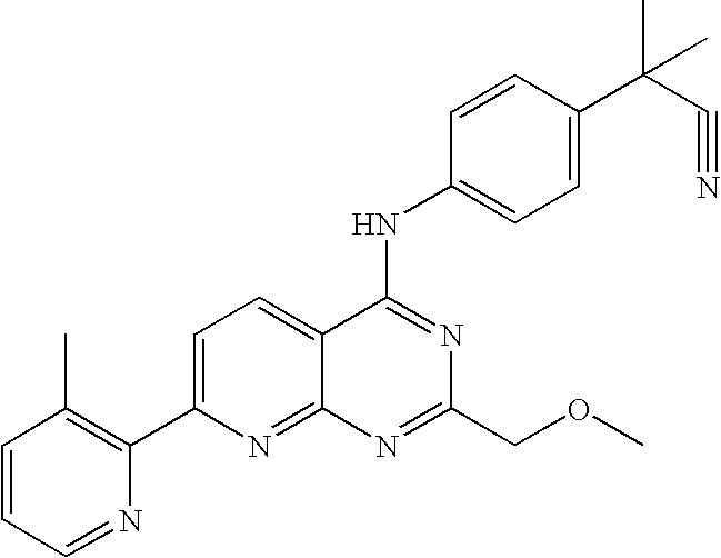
C1=CC=NC(C2=CC=C3C(=N2)N=C(COC)N=C3NC2=CC=C(C(C#N)(C)C)C=C2)=C1C
